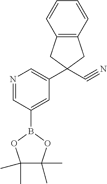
C12=C(C=CC=C1)CC(C1=CN=CC(B3OC(C)(C)C(C)(C)O3)=C1)(C#N)C2
